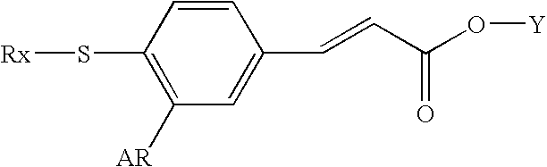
C1=CC(S[Rx])=C([AR])C=C1C=CC(O[Y])=O
